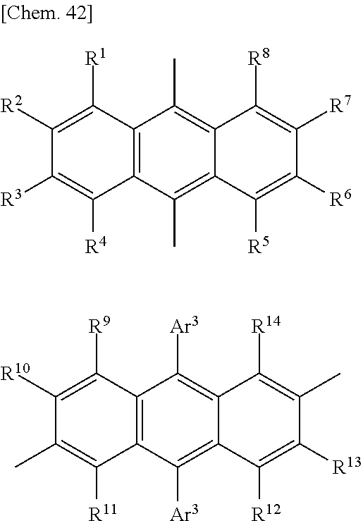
C12=C(C(C)=C3C(=C1C)C([R8])=C([R7])C([R6])=C3[R5])C([R4])=C([R3])C([R2])=C2[R1].C12=C(C([Ar3])=C3C(=C1[Ar3])C([R14])=C(C)C([R13])=C3[R12])C([R11])=C(C)C([R10])=C2[R9]
